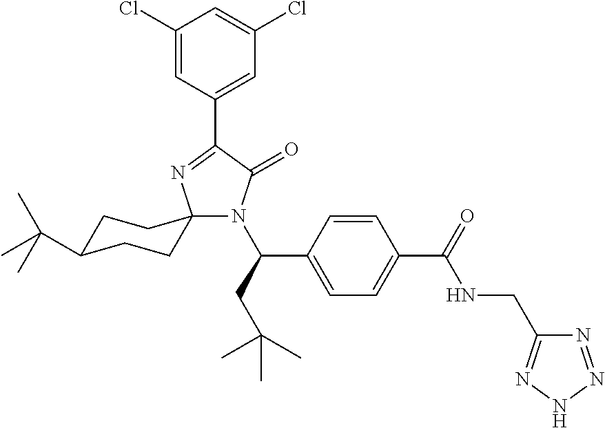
C1(Cl)=CC(C2=NC3(N(C(CC(C)(C)C)C4=CC=C(C(=O)NCC5=NNN=N5)C=C4)C2=O)CCC(C(C)(C)C)CC3)=CC(Cl)=C1
